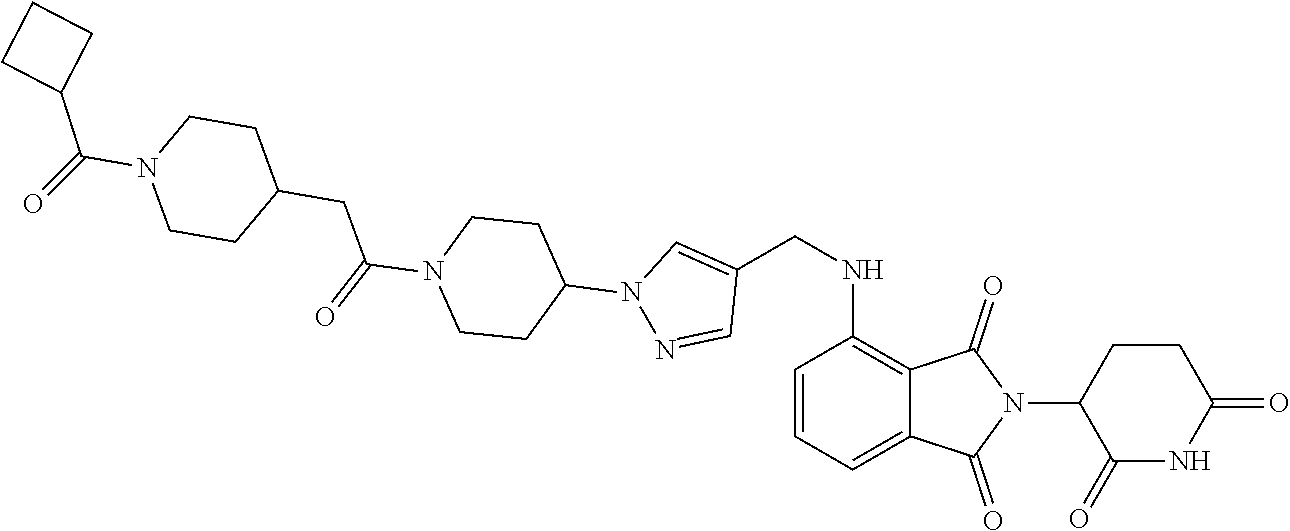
C1=CC=C2C(=C1NCC1=CN(C3CCN(C(CC4CCN(C(=O)C5CCC5)CC4)=O)CC3)N=C1)C(=O)N(C1C(=O)NC(=O)CC1)C2=O
